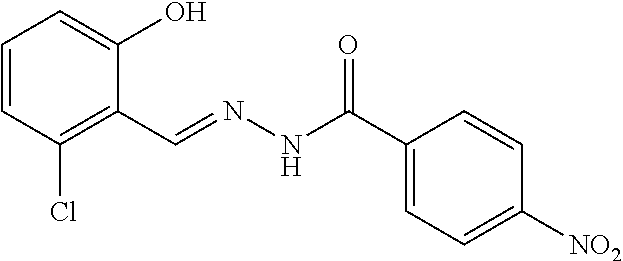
C1=CC(Cl)=C(C=NNC(=O)C2=CC=C([NO2])C=C2)C(O)=C1
